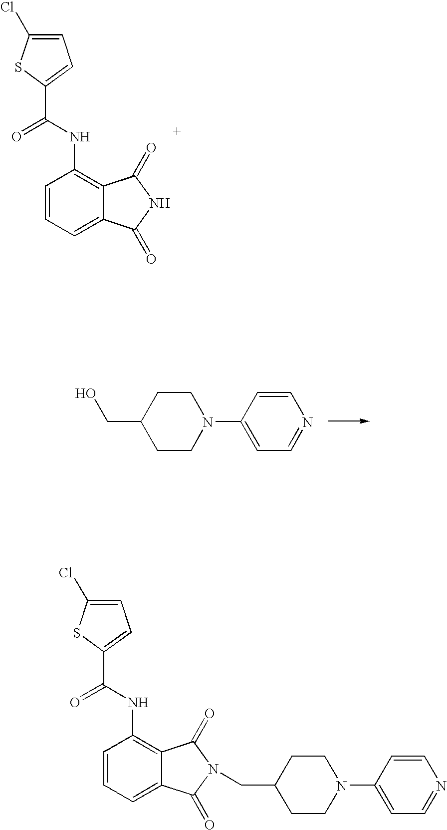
C1=C(Cl)SC(C(NC2=C3C(=CC=C2)C(=O)NC3=O)=O)=C1.C1=CC(N2CCC(CO)CC2)=CC=N1.C1=C(Cl)SC(C(NC2=C3C(=CC=C2)C(=O)N(CC2CCN(C4=CC=NC=C4)CC2)C3=O)=O)=C1
